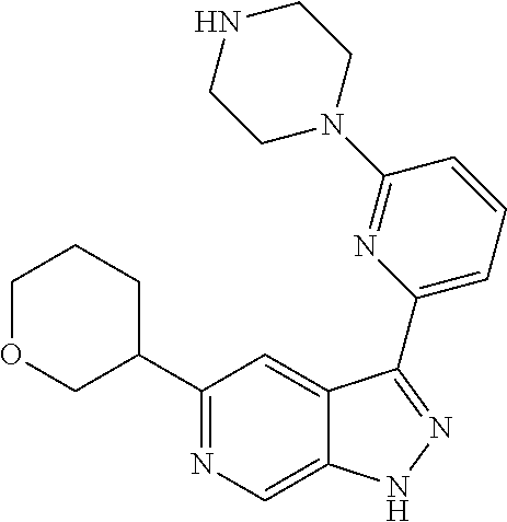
C1COCC(C2=NC=C3C(=C2)C(C2=CC=CC(N4CCNCC4)=N2)=NN3)C1
